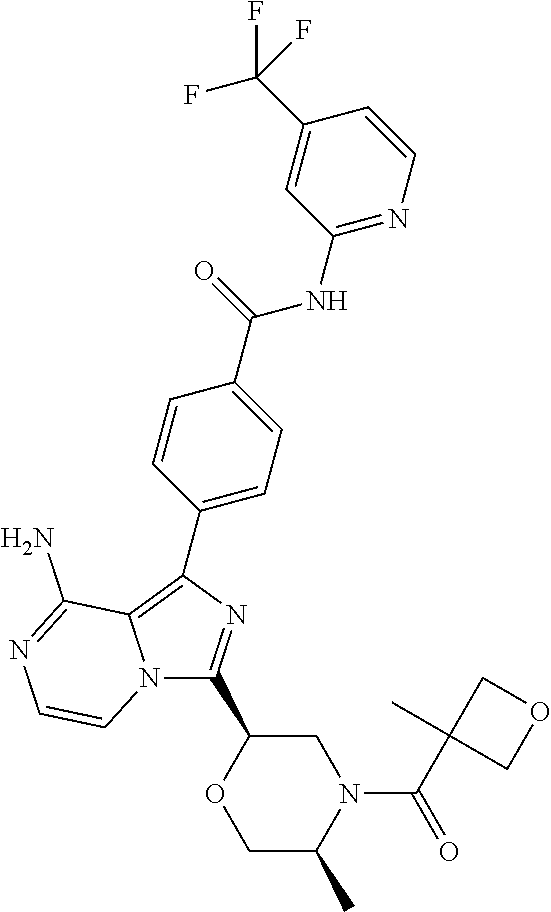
C1(C2=C3N(C(C4OCC(C)N(C(C5(C)COC5)=O)C4)=N2)C=CN=C3N)=CC=C(C(=O)NC2=NC=CC(C(F)(F)F)=C2)C=C1
